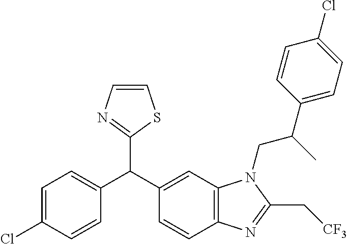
C1=C(Cl)C=CC(C(C2=CC3=C(C=C2)N=C(C[CF3])N3CC(C2=CC=C(Cl)C=C2)C)C2=NC=CS2)=C1
